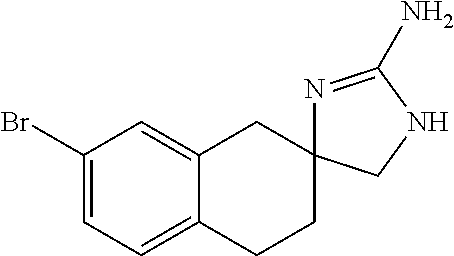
C1(Br)=CC=C2C(=C1)CC1(CC2)N=C(N)NC1
